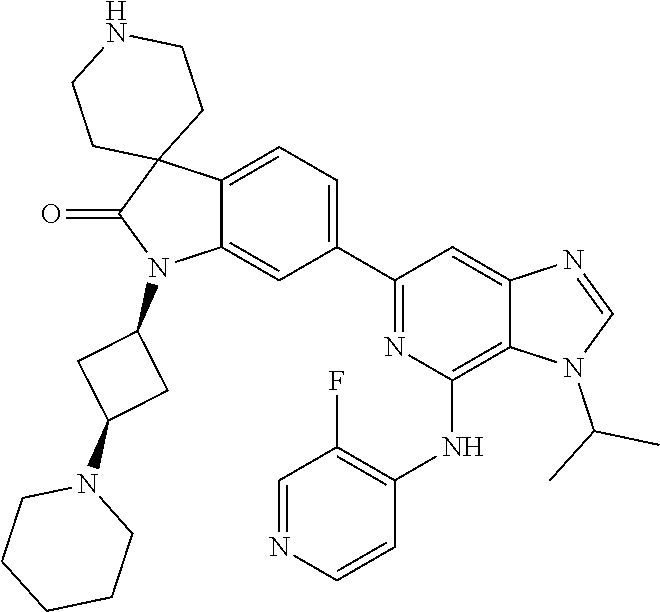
C12=CC=C(C3=NC(NC4=C(F)C=NC=C4)=C4C(=C3)N=CN4C(C)C)C=C1N(C1CC(N3CCCCC3)C1)C(=O)C21CCNCC1
